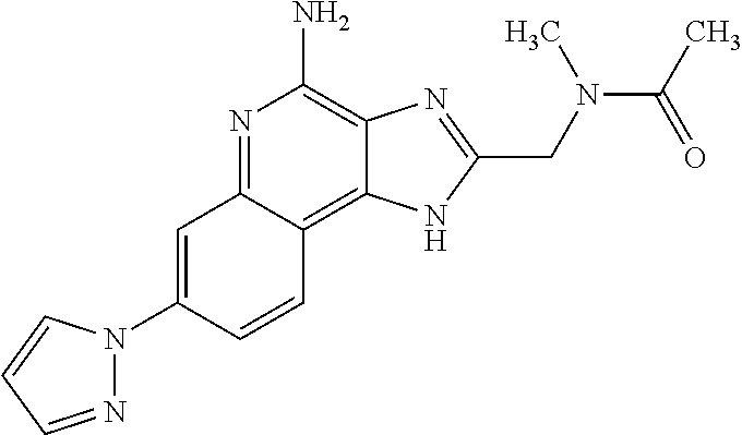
C1=C(N2N=CC=C2)C=CC2=C3C(=C(N)N=C12)N=C(CN(C(C)=O)C)N3
